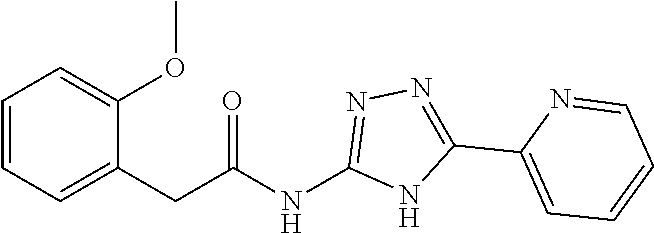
C1(CC(NC2=NN=C(C3=CC=CC=N3)N2)=O)=CC=CC=C1OC
